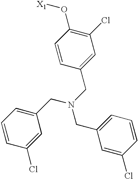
C1=CC(O[X1])=C(Cl)C=C1CN(CC1=CC=CC(Cl)=C1)CC1=CC=CC(Cl)=C1
